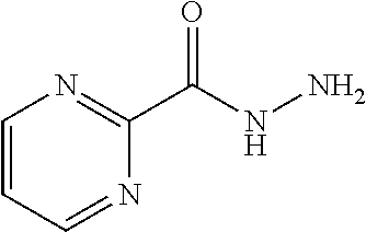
C1=CC=NC(C(NN)=O)=N1
